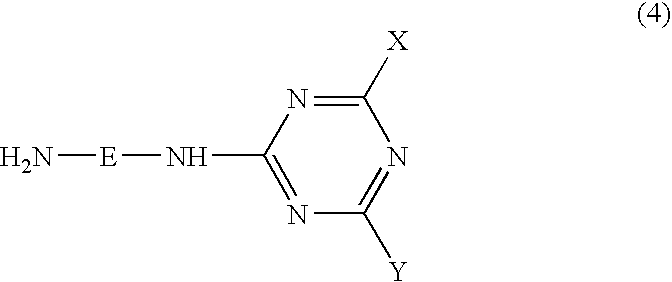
N[E]NC1=NC([Y])=NC([X])=N1
